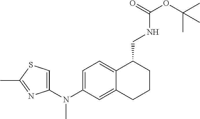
C1(N(C2=CC=C3C(=C2)CCCC3CNC(OC(C)(C)C)=O)C)=CSC(C)=N1
